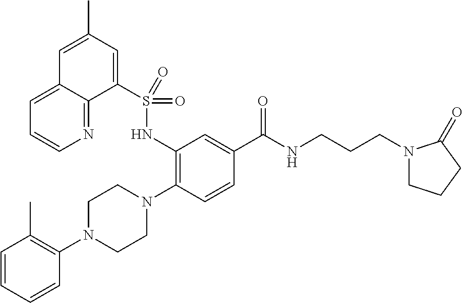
C1=CC=CC(N2CCN(C3=C(NS(=O)(C4=CC(C)=CC5=CC=CN=C45)=O)C=C(C(=O)NCCCN4CCCC4=O)C=C3)CC2)=C1C
